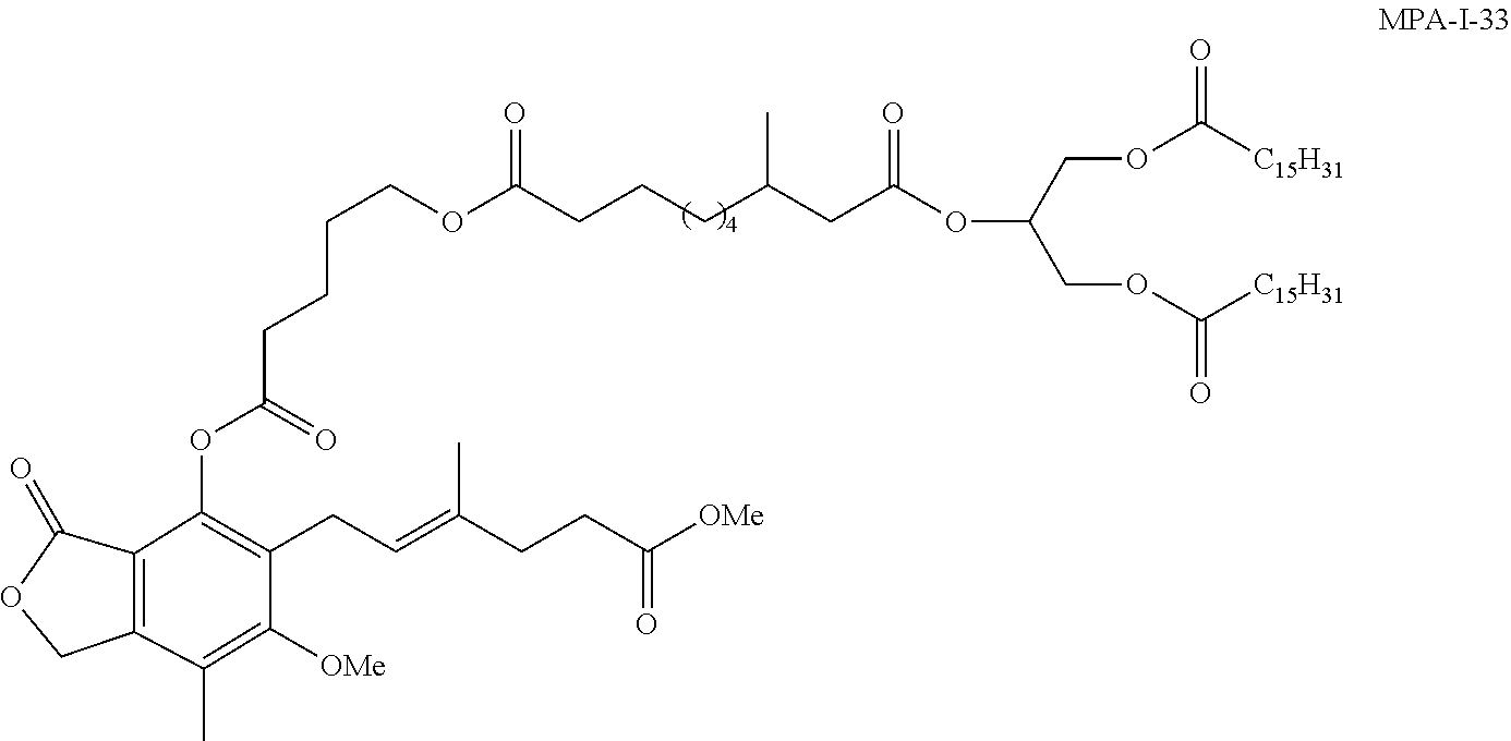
O(C(=O)CCCCOC(CCCC(CC(OC(COC([C15H31])=O)COC([C15H31])=O)=O)C)=O)C1=C(CC=C(C)CCC(=O)[OMe])C([OMe])=C(C)C2=C1C(=O)OC2
